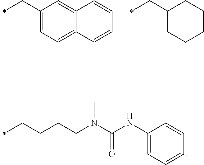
C1(CC)=CC=C2C(=C1)C=CC=C2.C1(CC)CCCCC1.C1=C(NC(N(CCCCC)C)=O)C=CC=C1
